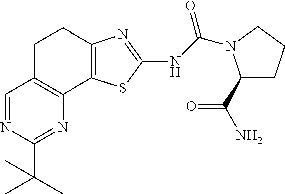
C1C2=C(C3=C(C1)N=C(NC(=O)N1C(C(N)=O)CCC1)S3)N=C(C(C)(C)C)N=C2
